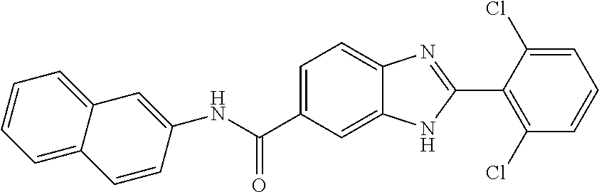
N(C(C1=CC=C2C(=C1)NC(C1=C(Cl)C=CC=C1Cl)=N2)=O)C1=CC2=CC=CC=C2C=C1
